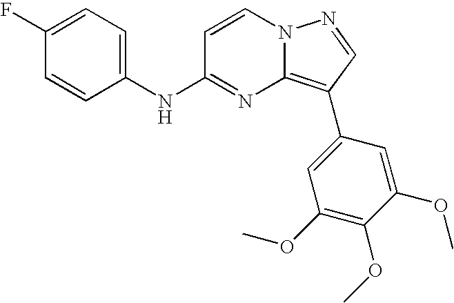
C1=CN2C(=C(C3=CC(OC)=C(OC)C(OC)=C3)C=N2)N=C1NC1=CC=C(F)C=C1
